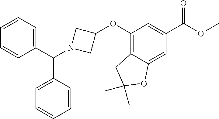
C1=CC=CC(C(N2CC(OC3=C4C(=CC(C(OC)=O)=C3)OC(C)(C)C4)C2)C2=CC=CC=C2)=C1
